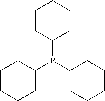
C1(P(C2CCCCC2)C2CCCCC2)CCCCC1
